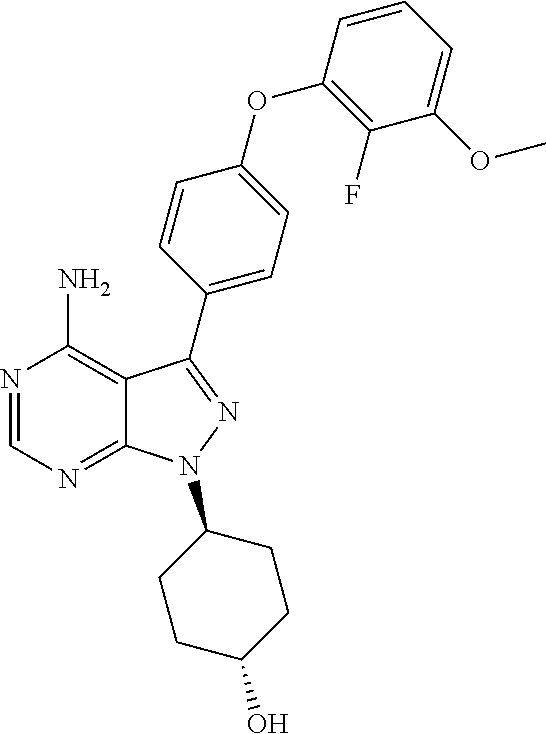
C12=C(N)N=CN=C1N(C1CCC(O)CC1)N=C2C1=CC=C(OC2=C(F)C(OC)=CC=C2)C=C1
